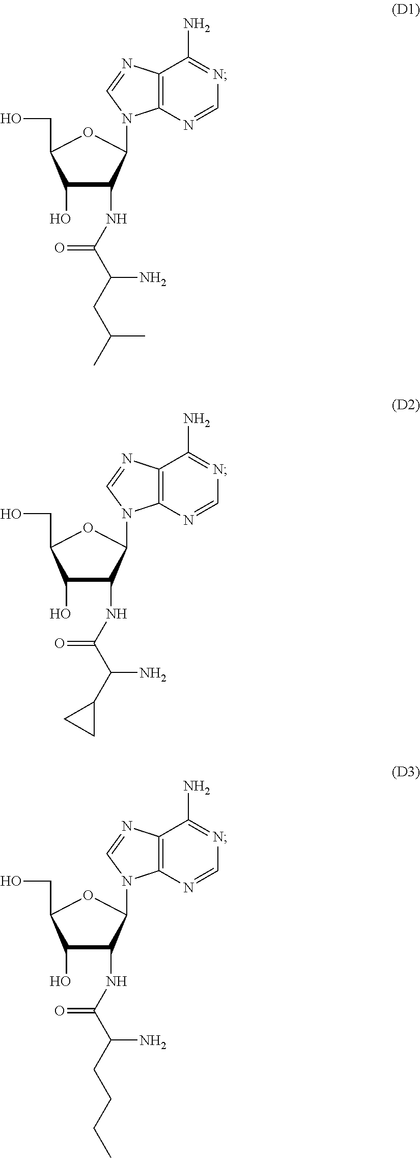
C1(O)C(NC(C(CC(C)C)N)=O)C(N2C3=C(N=C2)C(N)=NC=N3)OC1CO.C1(O)C(NC(C(C2CC2)N)=O)C(N2C3=C(N=C2)C(N)=NC=N3)OC1CO.C1(O)C(NC(C(CCCC)N)=O)C(N2C3=C(N=C2)C(N)=NC=N3)OC1CO
